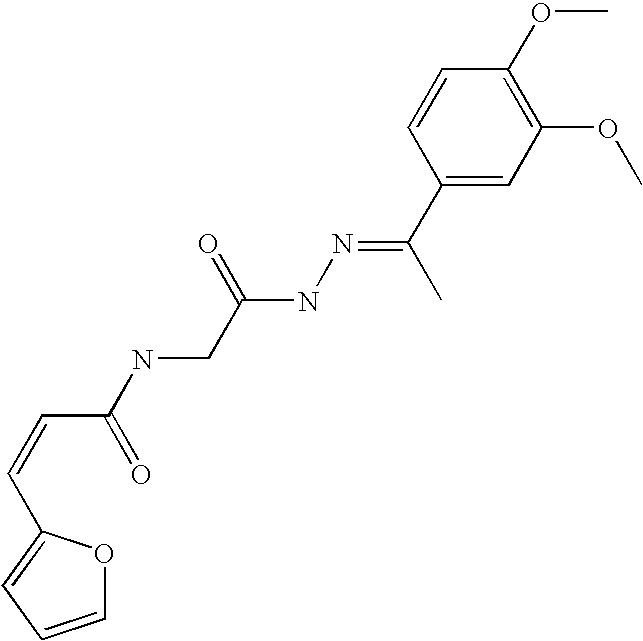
C(=CC1=CC=CO1)C(NCC(NN=C(C)C1=CC(OC)=C(OC)C=C1)=O)=O
